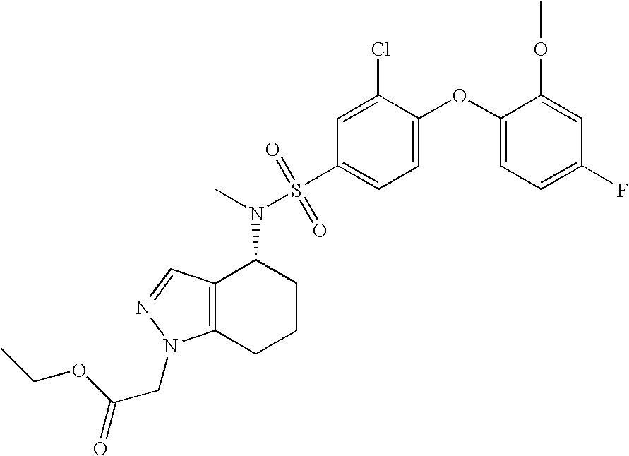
C1(OC2=CC=C(S(N(C)C3C4=C(CCC3)N(CC(=O)OCC)N=C4)(=O)=O)C=C2Cl)=CC=C(F)C=C1OC
